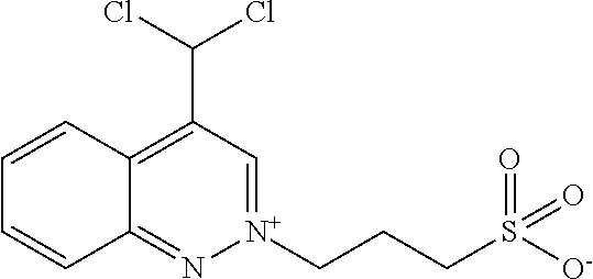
C1=CC2=C(C(Cl)Cl)C=[N+](CCCS(=O)([O-])=O)N=C2C=C1
